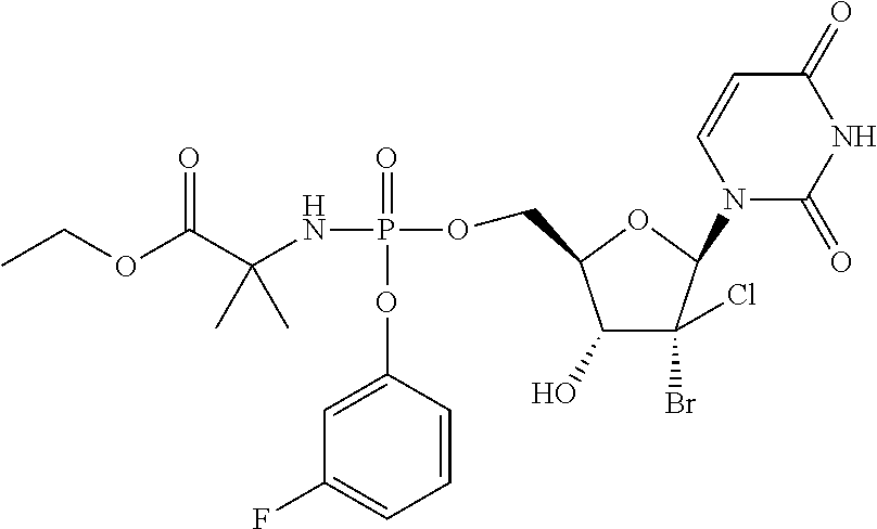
C1=CC(OP(NC(C(OCC)=O)(C)C)(=O)OCC2C(O)C(Br)(Cl)C(N3C(=O)NC(=O)C=C3)O2)=CC(F)=C1
